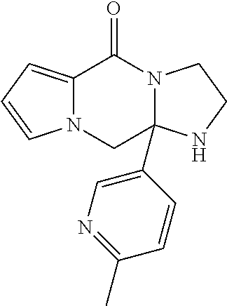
C12=CC=CN1CC1(C3=CN=C(C)C=C3)N(C2=O)CCN1
